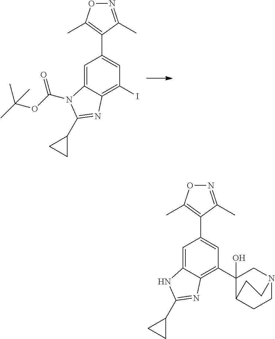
C1=C2C(=C(I)C=C1C1=C(C)ON=C1C)N=C(C1CC1)N2C(OC(C)(C)C)=O.C1=C2C(=C(C3(O)C4CCN(C3)CC4)C=C1C1=C(C)ON=C1C)N=C(C1CC1)N2
